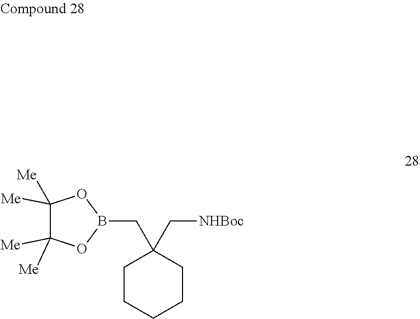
C1CCCCC1(CB1OC([Me])([Me])C([Me])([Me])O1)C[NHBoc]
